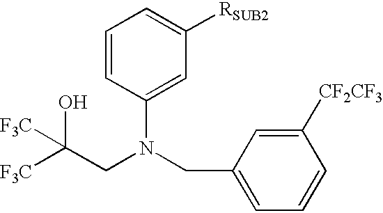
C1=CC(N(CC2=CC=CC([CF2CF3])=C2)CC([F3C])(O)[F3C])=CC([RSUB2])=C1
